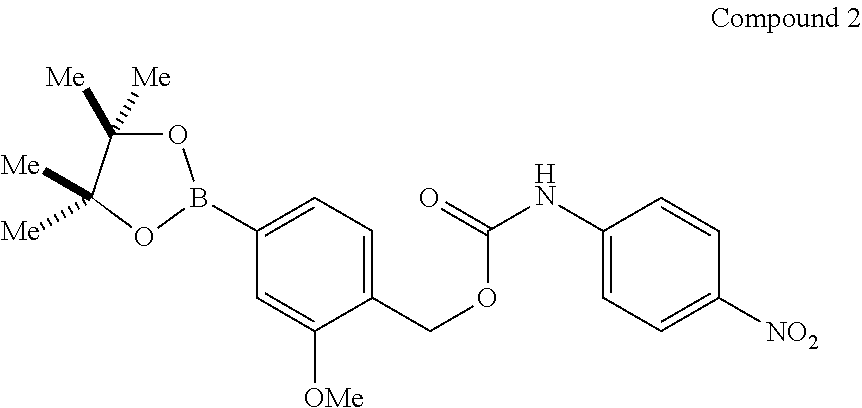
O1C([Me])([Me])C([Me])([Me])OB1C1=CC=C(COC(NC2=CC=C([NO2])C=C2)=O)C([OMe])=C1
